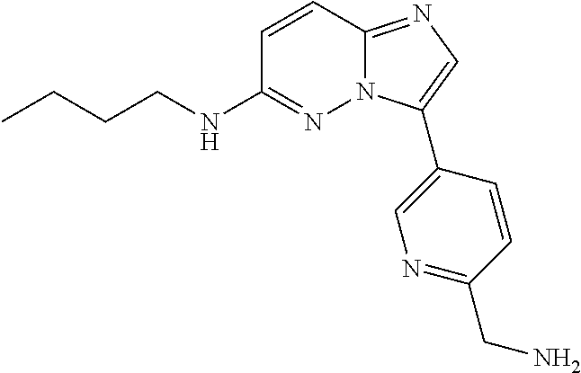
C1=CC2=NC=C(C3=CN=C(CN)C=C3)N2N=C1NCCCC
